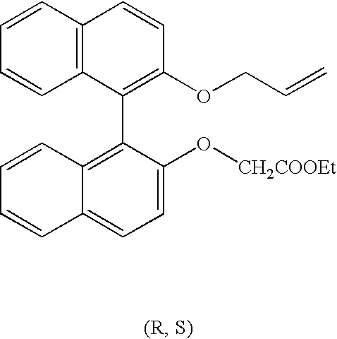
C1=CC2=C(C=C1)C(C1=C3C(=CC=C1O[CH2COOEt])C=CC=C3)=C(OCC=C)C=C2
